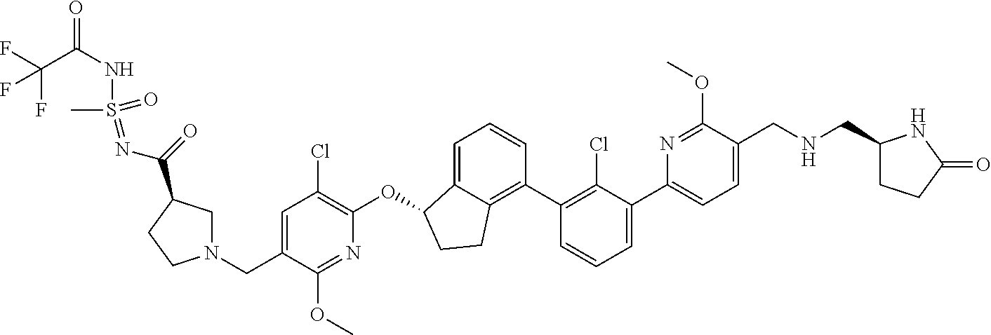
O(C1C2=CC=CC(C3=C(Cl)C(C4=CC=C(CNCC5CCC(=O)N5)C(OC)=N4)=CC=C3)=C2CC1)C1=C(Cl)C=C(CN2CC(C(=O)N=S(NC(C(F)(F)F)=O)(=O)C)CC2)C(OC)=N1
